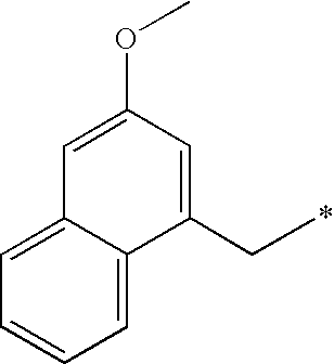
C1(CC)=CC(OC)=CC2=CC=CC=C12
